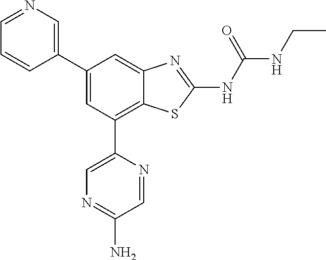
C1(C2=CN=CC=C2)=CC(C2=CN=C(N)C=N2)=C2C(=C1)N=C(NC(NCC)=O)S2
